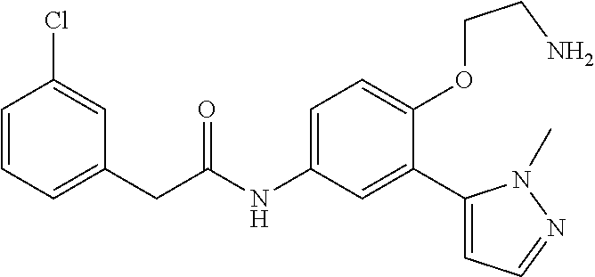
C1=C(CC(=O)NC2=CC=C(OCCN)C(C3=CC=NN3C)=C2)C=C(Cl)C=C1
